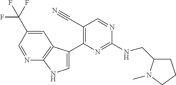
C(NC1=NC(C2=CNC3=C2C=C(C(F)(F)F)C=N3)=C(C#N)C=N1)C1CCCN1C
